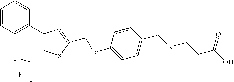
C1=CC=C(C2=C(C(F)(F)F)SC(COC3=CC=C(CNCCC(O)=O)C=C3)=C2)C=C1
